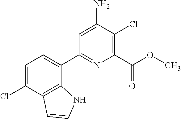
C1=C(N)C(Cl)=C(C(OC)=O)N=C1C1=CC=C(Cl)C2=C1NC=C2
